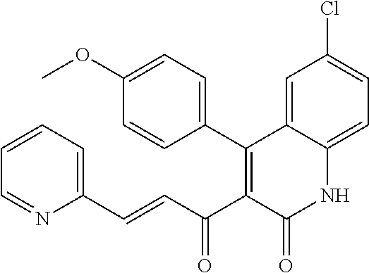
C1=CC=C(C=CC(C2=C(C3=CC=C(OC)C=C3)C3=CC(Cl)=CC=C3NC2=O)=O)N=C1
